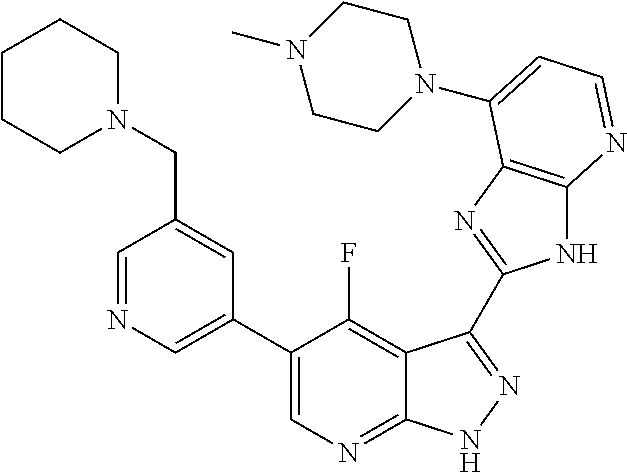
C1=NC=C(C2=CN=C3C(=C2F)C(C2=NC4=C(N2)N=CC=C4N2CCN(C)CC2)=NN3)C=C1CN1CCCCC1
